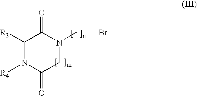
C1([R3])N([R4])C(=O)CN(CBr)C1=O
